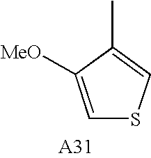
C1=C([MeO])C(C)=CS1
